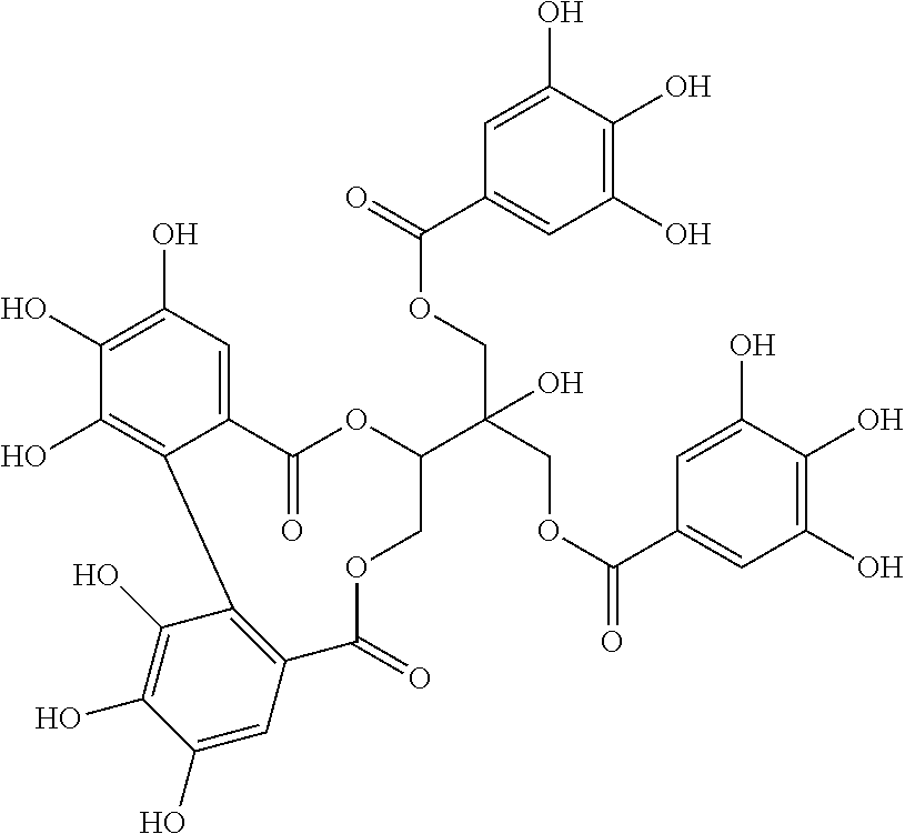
C12=CC(O)=C(O)C(O)=C1C1=C(C(=O)OCC(C(COC(C3=CC(O)=C(O)C(O)=C3)=O)(COC(C3=CC(O)=C(O)C(O)=C3)=O)O)OC2=O)C=C(O)C(O)=C1O
